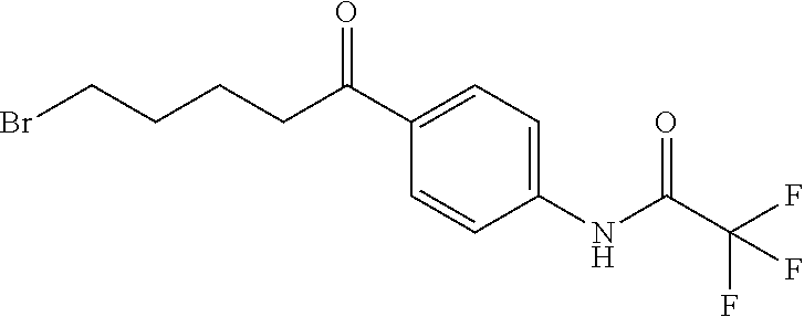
C1(C(CCCCBr)=O)=CC=C(NC(=O)C(F)(F)F)C=C1
